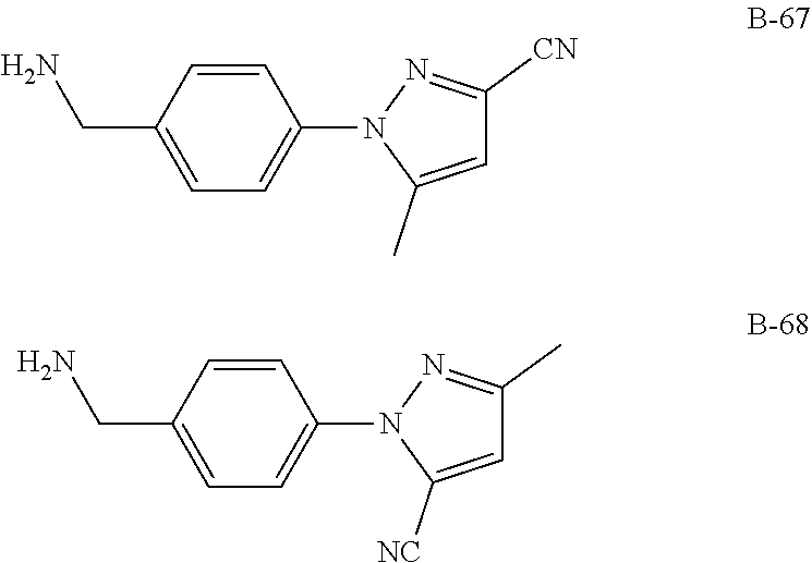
C1=CC(N2C(C)=CC([CN])=N2)=CC=C1CN.C1=CC(N2C([NC])=CC(C)=N2)=CC=C1CN
